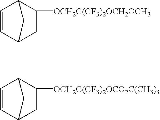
C1=CC2CC([OCH2C(CF3)2OCH2OCH3])C1C2.C1=CC2CC([OCH2C(CF3)2OCO2C(CH3)3])C1C2
